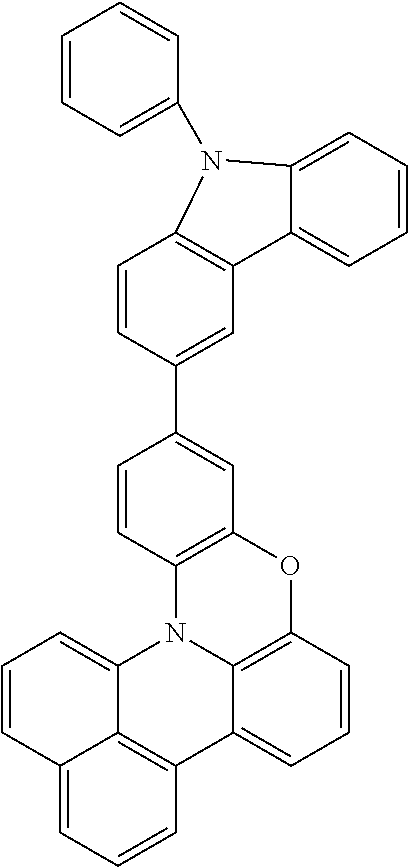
C1(C2=CC3=C(C=C2)N(C2=CC=CC=C2)C2=CC=CC=C32)=CC2=C(C=C1)N1C3=C(O2)C=CC=C3C2=C3C1=CC=CC3=CC=C2
